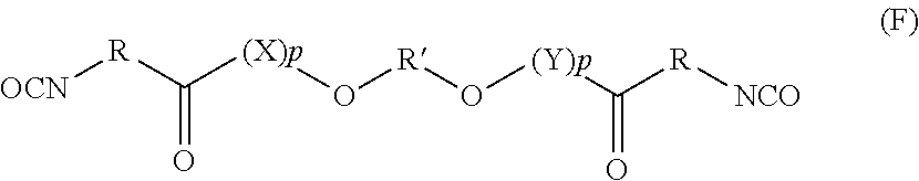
C([(X)p]O[R]O[(Y)p]C([R][NCO])=O)([R][OCN])=O
